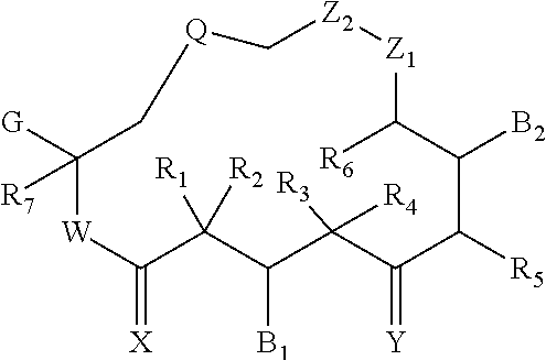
[G]C1([R7])[W]C(=[X])C([R2])([R1])C([B1])C([R3])([R4])C(=[Y])C([R5])C([B2])C([R6])[Z1][Z2]C[Q]C1
